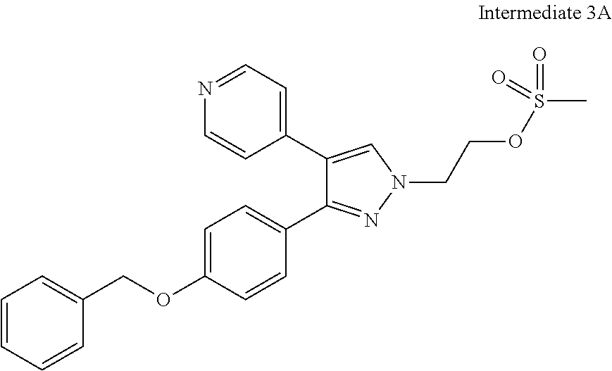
N1=CC=C(C2=CN(CCOS(C)(=O)=O)N=C2C2=CC=C(OCC3=CC=CC=C3)C=C2)C=C1
